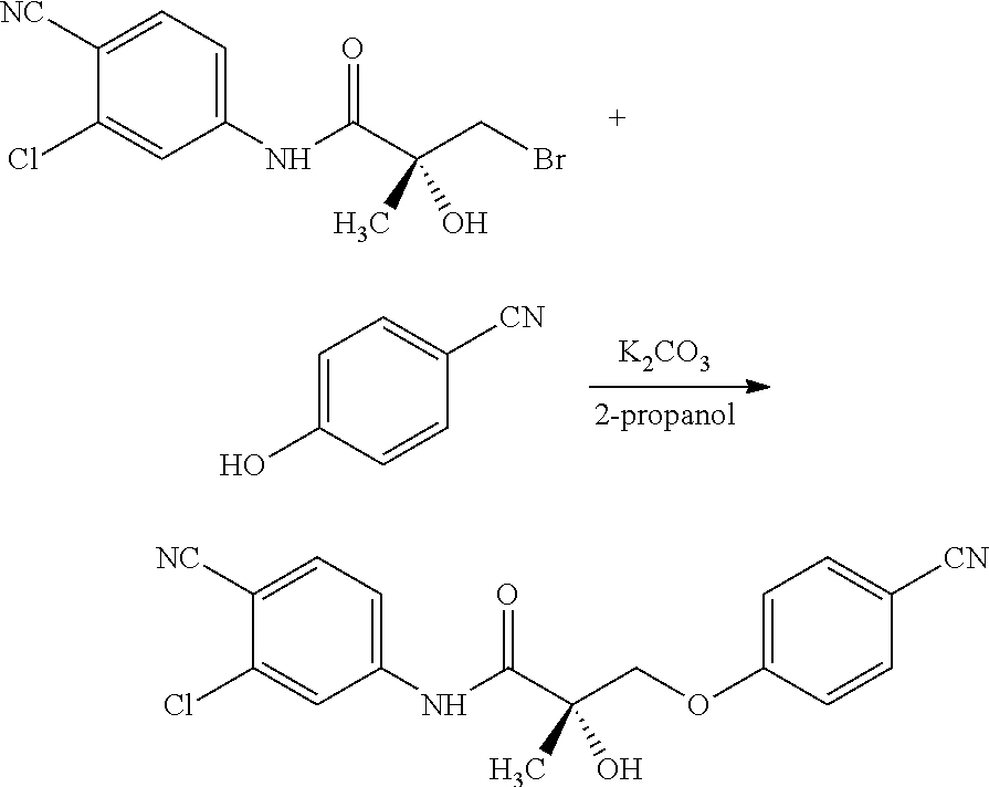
C1(NC(=O)C(CBr)(C)O)=CC=C([NC])C(Cl)=C1.[K2CO3].C1=C(O)C=CC([CN])=C1.C1(NC(=O)C(COC2=CC=C([CN])C=C2)(C)O)=CC=C([NC])C(Cl)=C1
